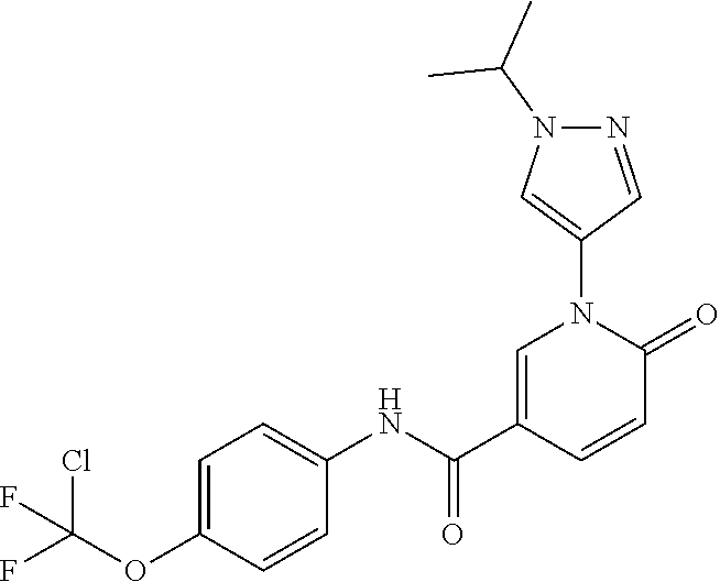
C1=C(C(NC2=CC=C(OC(F)(Cl)F)C=C2)=O)C=CC(=O)N1C1=CN(C(C)C)N=C1
